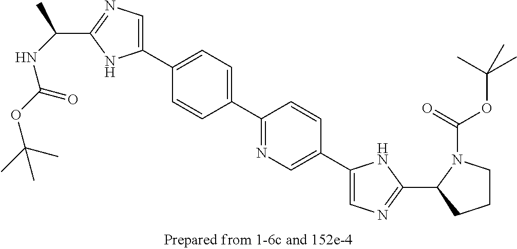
C1(C2=CC=C(C3=CN=C(C(C)NC(OC(C)(C)C)=O)N3)C=C2)=NC=C(C2=CN=C(C3CCCN3C(=O)OC(C)(C)C)N2)C=C1
